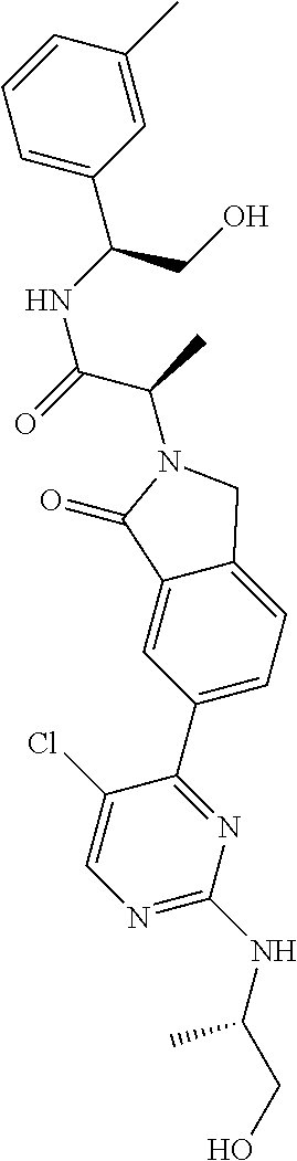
C(N1C(=O)C2=CC(C3=NC(NC(CO)C)=NC=C3Cl)=CC=C2C1)(C(=O)NC(CO)C1=CC=CC(C)=C1)C
